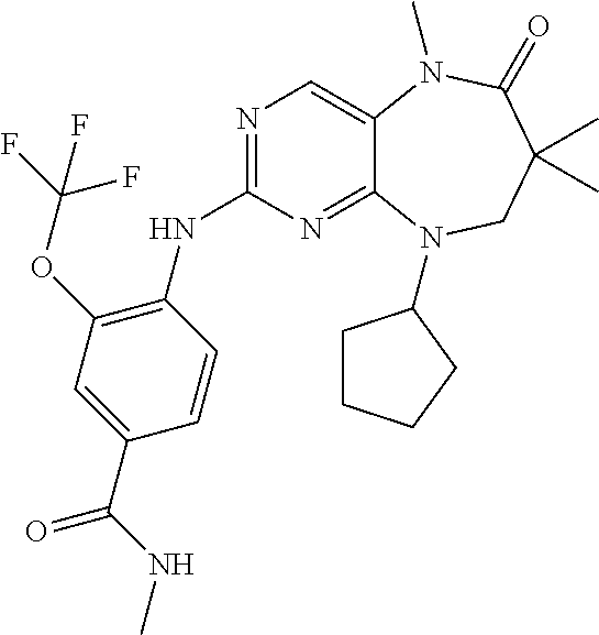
N1=C(NC2=C(OC(F)(F)F)C=C(C(=O)NC)C=C2)N=C2C(=C1)N(C)C(=O)C(C)(C)CN2C1CCCC1
